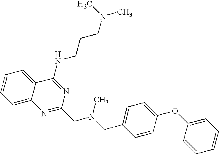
C1=C2C(=CC=C1)C(NCCCN(C)C)=NC(CN(CC1=CC=C(OC3=CC=CC=C3)C=C1)C)=N2
